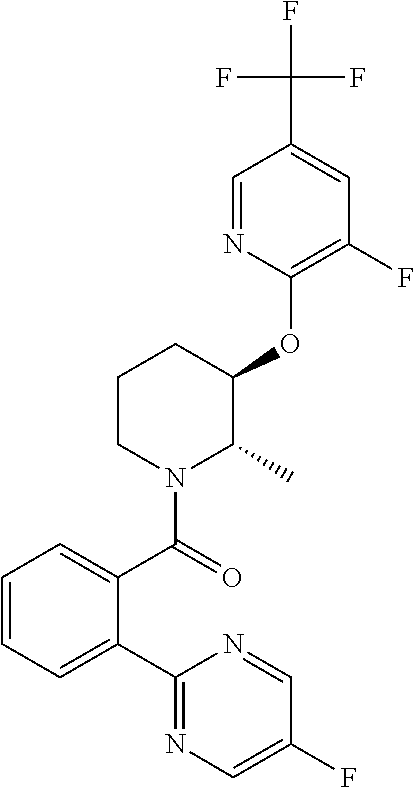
C1(OC2C(C)N(C(=O)C3=CC=CC=C3C3=NC=C(F)C=N3)CCC2)=C(F)C=C(C(F)(F)F)C=N1
